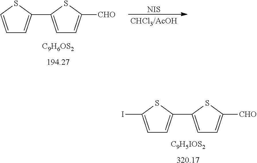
C1=C(I)SC(C2=CC=C([CHO])S2)=C1.[C9H5IOS2].[320.17].C1=CSC(C2=CC=C([CHO])S2)=C1.[C9H6OS2].[194.27].[NIS]
